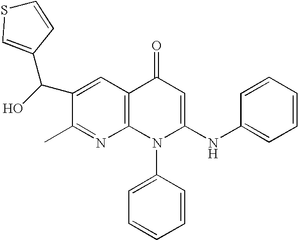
C1(C)=NC2=C(C=C1C(C1=CSC=C1)O)C(=O)C=C(NC1=CC=CC=C1)N2C1=CC=CC=C1
